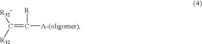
[R32]C([R32])=C([R])[A-(oligomer)]
